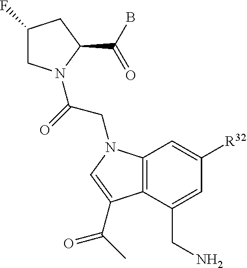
C1(F)CN(C(=O)CN2C3=C(C(CN)=CC([R32])=C3)C(C(=O)C)=C2)C(C(B)=O)C1
